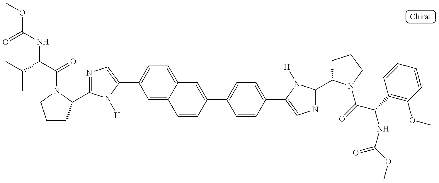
COC(NC(C(=O)N1C(C2=NC=C(C3=CC=C4C(=C3)C=CC(C3=CC=C(C5=CN=C(C6CCCN6C(=O)C(C6=C(OC)C=CC=C6)NC(OC)=O)N5[H])C=C3)=C4)N2[H])CCC1)C(C)C)=O
